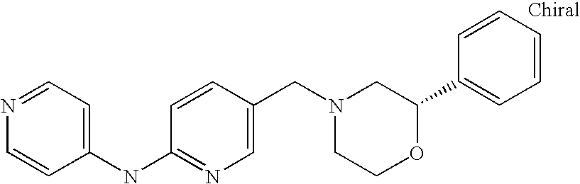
N1=CC=C(NC2=NC=C(CN3CCOC(C4=CC=CC=C4)C3)C=C2)C=C1
